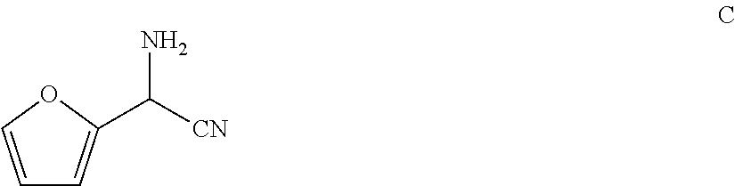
C1=COC(C(N)[CN])=C1
